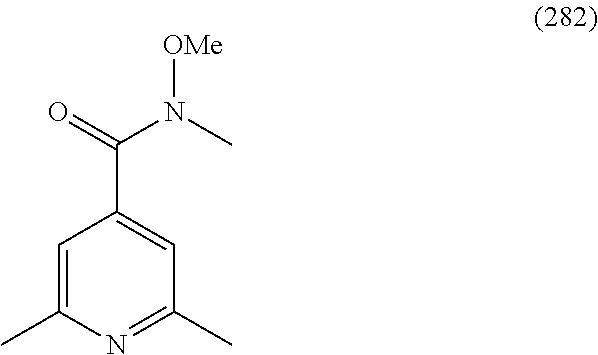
C1=C(C)N=C(C)C=C1C(=O)N(C)[OMe]
